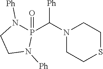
[Ph]C(N1CCSCC1)P1(=O)N([Ph])CCN1[Ph]
